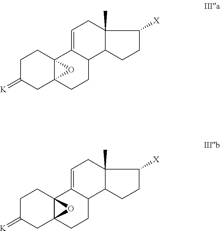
C1C(=[K])CC23C(C1)(C1=CCC4(C)C(C1CC2)CCC4[X])O3.C1C(=[K])CC23C(C1)(C1=CCC4(C)C(C1CC2)CCC4[X])O3
